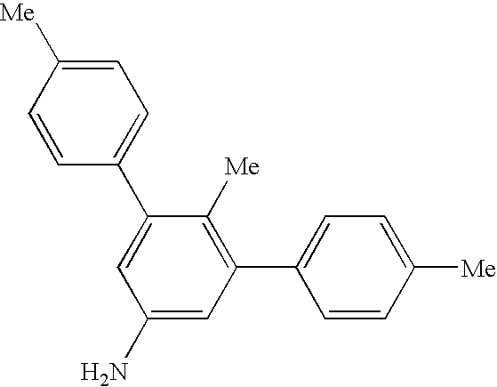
C1(C2=CC=C([Me])C=C2)=CC(N)=CC(C2=CC=C([Me])C=C2)=C1[Me]
